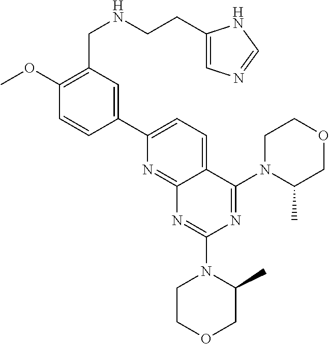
C1=C(C2=CC(CNCCC3=CN=CN3)=C(OC)C=C2)N=C2C(=C1)C(N1C(C)COCC1)=NC(N1CCOCC1C)=N2
